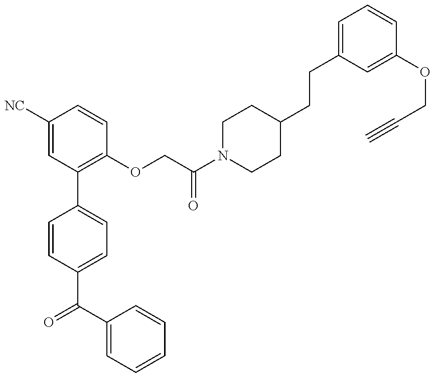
C1=CC(C(C2=CC=CC=C2)=O)=CC=C1C1=C(OCC(N2CCC(CCC3=CC=CC(OCC#C)=C3)CC2)=O)C=CC([NC])=C1
